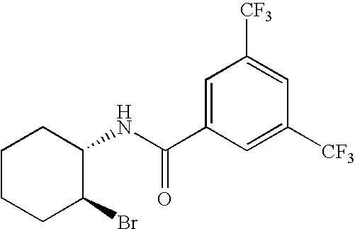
C1CCC(Br)C(NC(C2=CC([CF3])=CC([CF3])=C2)=O)C1
